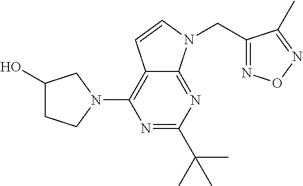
N1=C(C(C)(C)C)N=C2C(=C1N1CC(O)CC1)C=CN2CC1=NON=C1C
